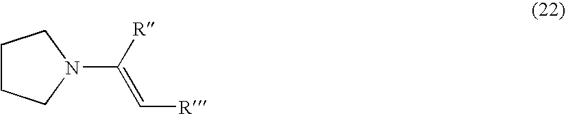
C1CCN(C([R])=C[R])C1
